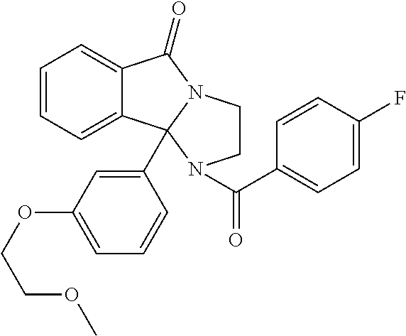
C12=CC=CC=C1C1(C3=CC(OCCOC)=CC=C3)N(C2=O)CCN1C(C1=CC=C(F)C=C1)=O
